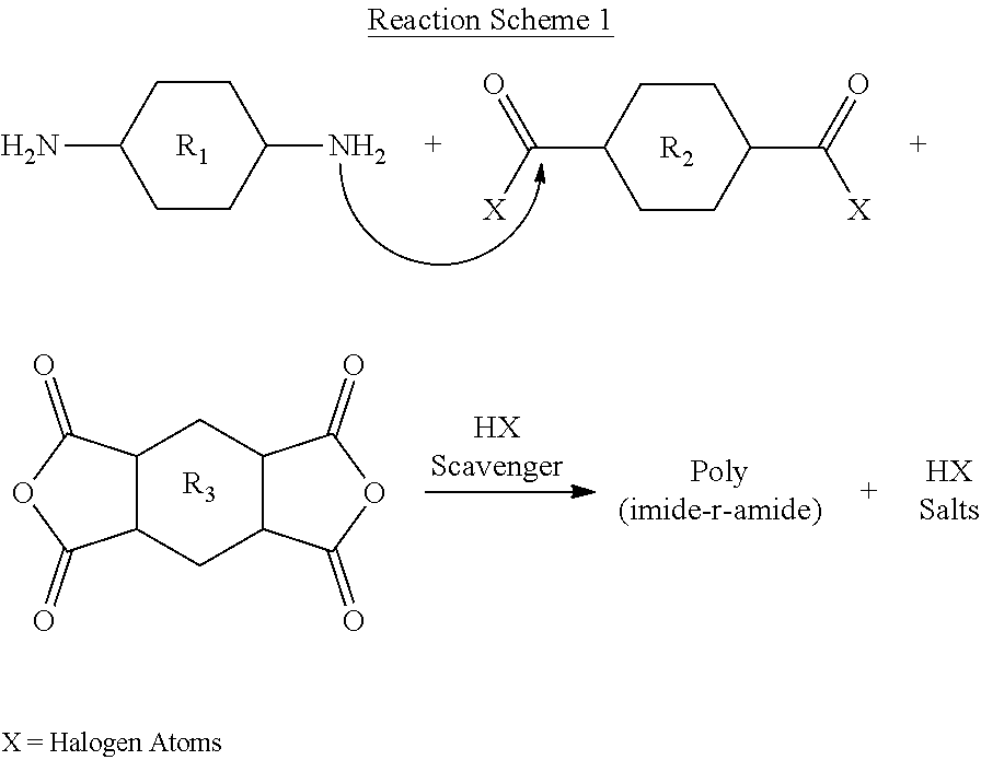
NC1CCC(N)CC1.[R1].C(C1CCC(C(=O)[X])CC1)([X])=O.[R2].C12C(CC3C(C1)C(=O)OC3=O)C(=O)OC2=O.[R3]
